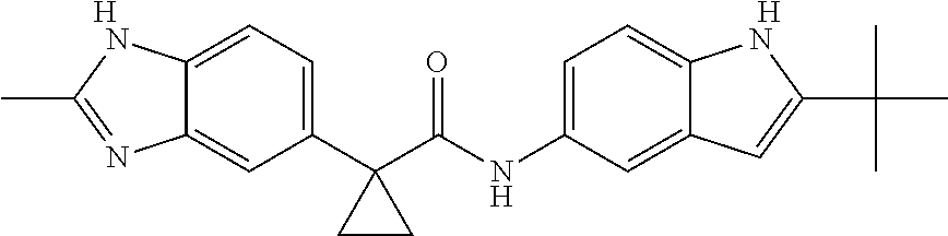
C12=CC=C(C3(C(NC4=CC=C5C(=C4)C=C(C(C)(C)C)N5)=O)CC3)C=C1N=C(C)N2.[H].[H]
